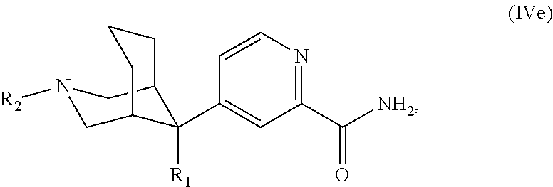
C1(C2([R1])C3CN([R2])CC2CCC3)=CC(C([NH2])=O)=NC=C1
